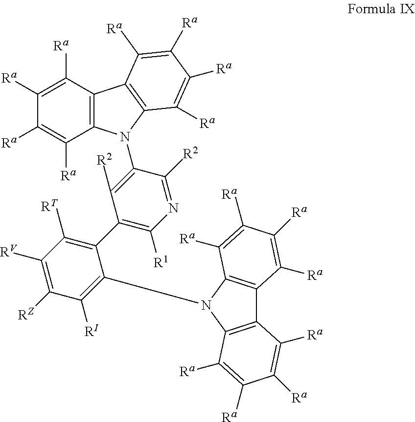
C1([R2])=C(N2C3=C(C([Ra])=C([Ra])C([Ra])=C3[Ra])C3=C2C([Ra])=C([Ra])C([Ra])=C3[Ra])C([R2])=NC([R1])=C1C1=C([RT])C([RV])=C([RZ])C([RI])=C1N1C2=C(C3=C1C([Ra])=C([Ra])C([Ra])=C3[Ra])C([Ra])=C([Ra])C([Ra])=C2[Ra]
